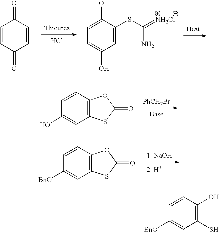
C1=CC(=O)C=CC1=O.Cl.C1=C(O)C(SC(=[NH2Cl])N)=CC(O)=C1.C1=CC(O)=CC2=C1OC(=O)S2.[PhCH2Br].C1=CC([BnO])=CC2=C1OC(=O)S2.C1=CC([BnO])=CC(S)=C1O
